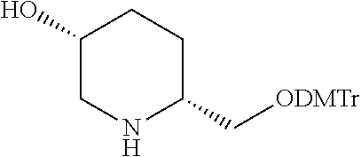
N1C(C[ODMTr])CCC(O)C1
